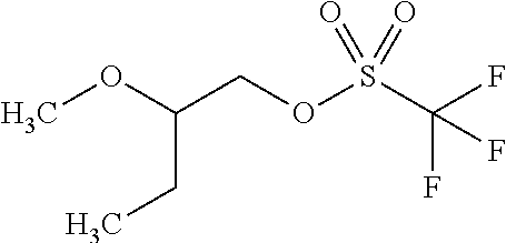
COC(COS(C(F)(F)F)(=O)=O)CC
